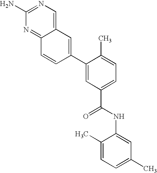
NC1=NC=C2C(=N1)C=CC(C1=CC(C(=O)NC3=CC(C)=CC=C3C)=CC=C1C)=C2
